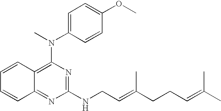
N(C1=C2C(=NC(NCC=C(CCC=C(C)C)C)=N1)C=CC=C2)(C)C1=CC=C(OC)C=C1
